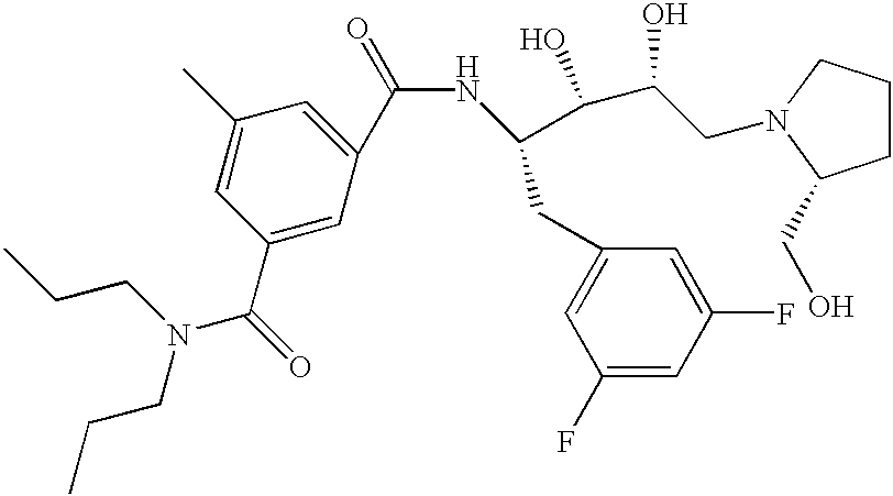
C1(C(=O)NC(C(C(CN2CCCC2CO)O)O)CC2=CC(F)=CC(F)=C2)=CC(C)=CC(C(=O)N(CCC)CCC)=C1
